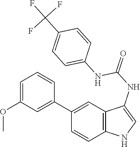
C12=C(C=C(C3=CC(OC)=CC=C3)C=C1)C(NC(=O)NC1=CC=C(C(F)(F)F)C=C1)=CN2
